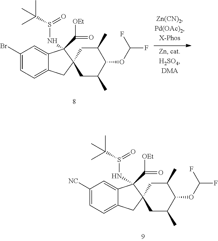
C1(Br)=CC=C2C(=C1)C(NS(C(C)(C)C)=O)(C([OEt])=O)C1(C2)CC(C)C(OC(F)F)C(C)C1.C1([NC])=CC=C2C(=C1)C(NS(C(C)(C)C)=O)(C([OEt])=O)C1(C2)CC(C)C(OC(F)F)C(C)C1
